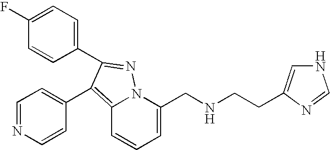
C1(F)=CC=C(C2=NN3C(=C2C2=CC=NC=C2)C=CC=C3CNCCC2=CNC=N2)C=C1
